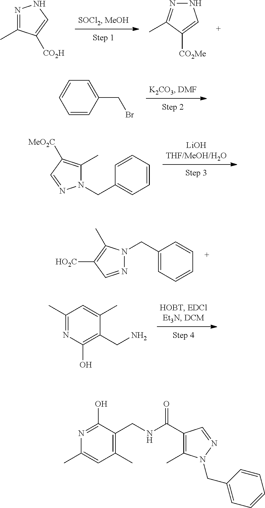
C1(C)=CC(C)=C(CNC(C2=C(C)N(CC3=CC=CC=C3)N=C2)=O)C(O)=N1.N1=C(C)C([CO2H])=CN1.N1N=C(C)C([CO2Me])=C1.C1=CC(CBr)=CC=C1.N1(CC2=CC=CC=C2)C(C)=C([MeO2C])C=N1.N1(CC2=CC=CC=C2)N=CC([HO2C])=C1C.C1(C)=NC(O)=C(CN)C(C)=C1
